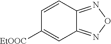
C1=CC2=NON=C2C=C1[EtOOC]
